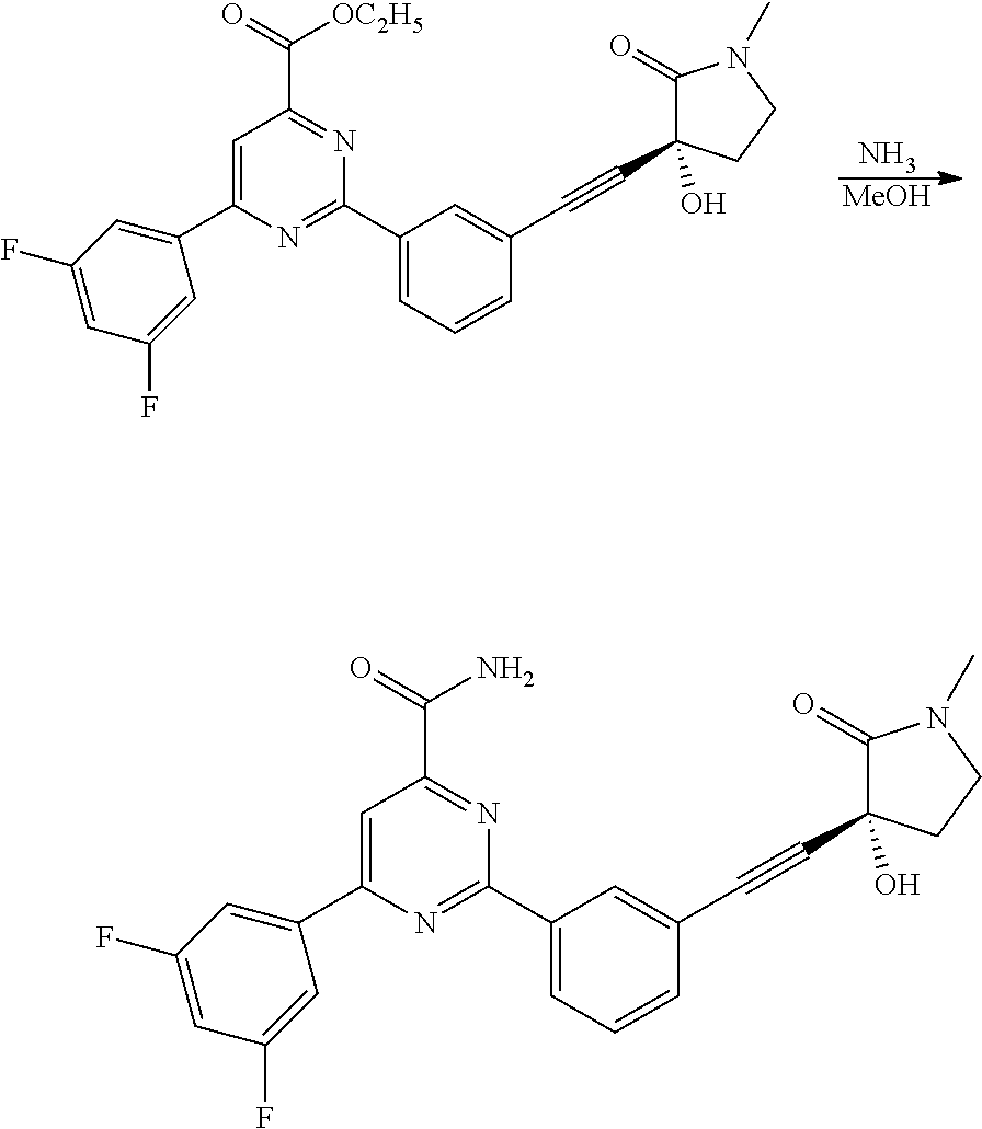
N.[MeOH].N1=C(C2=CC=CC(C#CC3(O)C(=O)N(C)CC3)=C2)N=C(C(=O)[OC2H5])C=C1C1=CC(F)=CC(F)=C1.C1(C2=CC(F)=CC(F)=C2)=CC(C(=O)N)=NC(C2=CC=CC(C#CC3(O)C(=O)N(C)CC3)=C2)=N1
